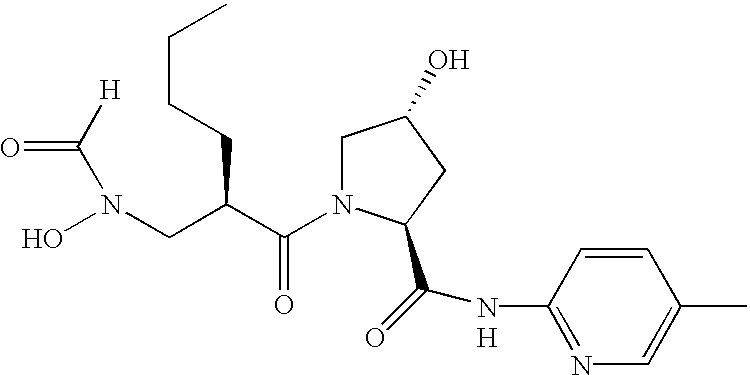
[H].C(=O)(NC1=NC=C(C)C=C1)C1N(C(C(CN(O)C([H])=O)CCCC)=O)CC(O)C1
